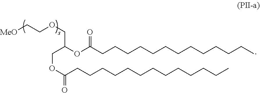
C(C(OC(CCCCCCCCCCCCC)=O)COCC[MeO])OC(CCCCCCCCCCCCC)=O
